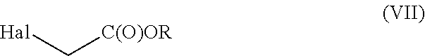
[Hal]C[C(O)OR]
